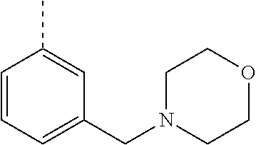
C1=CC=C(CN2CCOCC2)C=C1C
